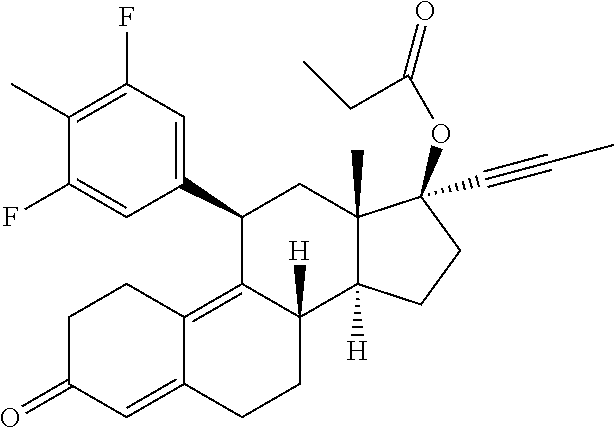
C1(C)=C(F)C=C(C2C3=C4C(=CC(=O)CC4)CCC3([H])C3([H])C(C)(C2)C(OC(=O)CC)(C#CC)CC3)C=C1F
